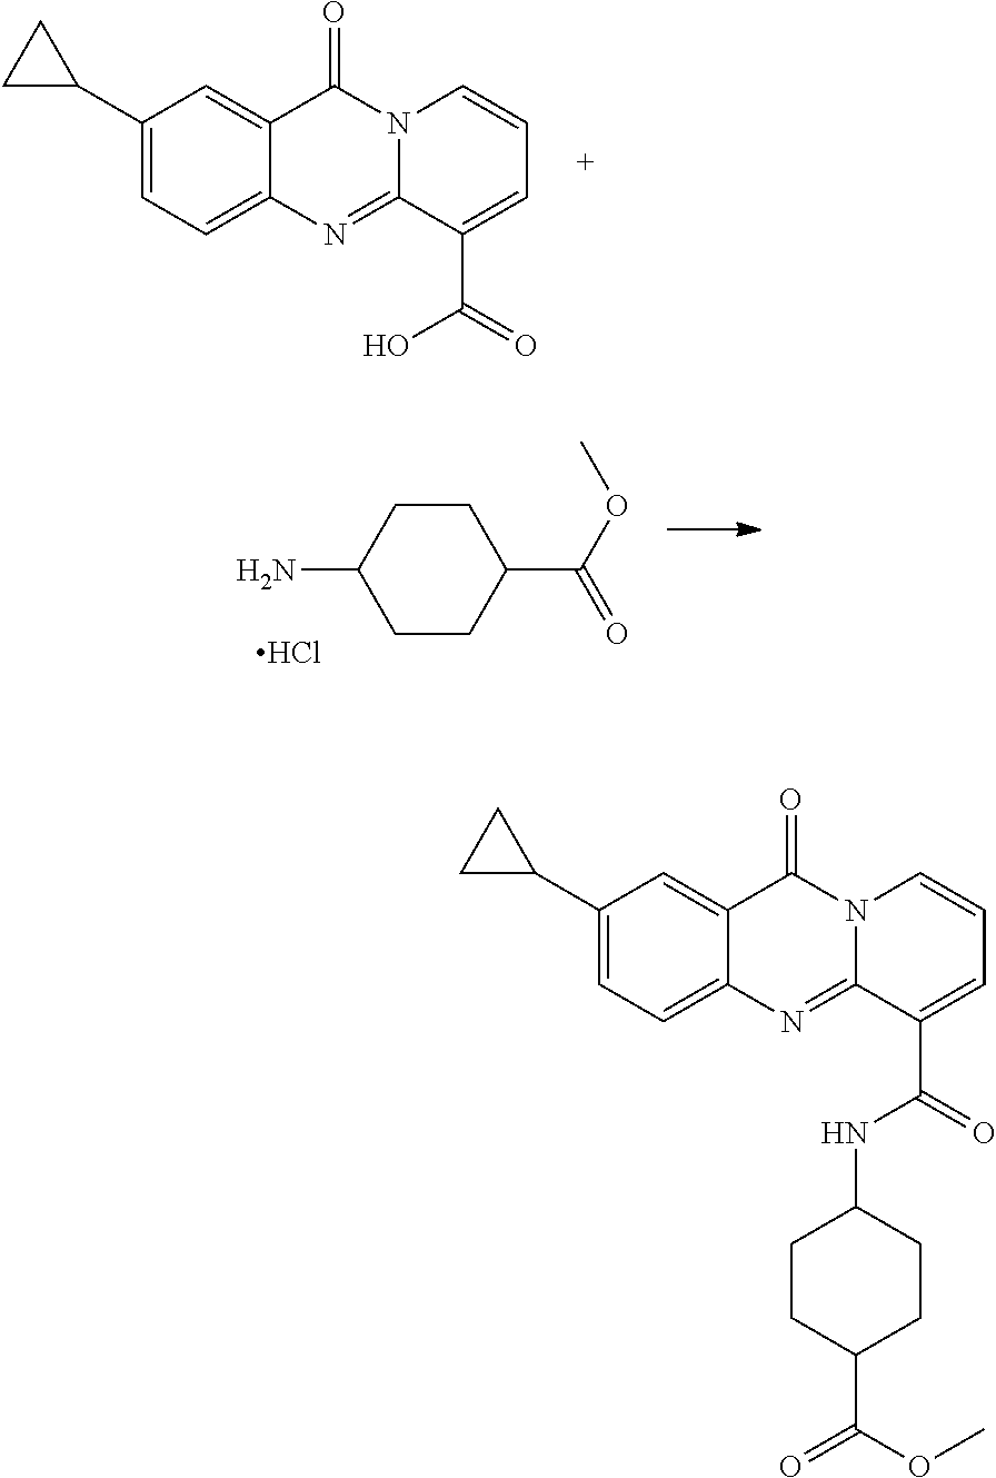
C12=CC(C3CC3)=CC=C1N=C1N(C2=O)C=CC=C1C(=O)O.NC1CCC(C(OC)=O)CC1.Cl.C12=CC(C3CC3)=CC=C1N=C1N(C2=O)C=CC=C1C(=O)NC1CCC(C(OC)=O)CC1
